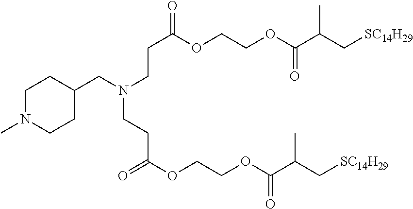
C1N(C)CCC(CN(CCC(=O)OCCOC(C(C[SC14H29])C)=O)CCC(OCCOC(C(C[SC14H29])C)=O)=O)C1
